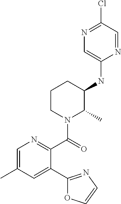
C1(NC2C(C)N(C(=O)C3=NC=C(C)C=C3C3=NC=CO3)CCC2)=CN=C(Cl)C=N1
